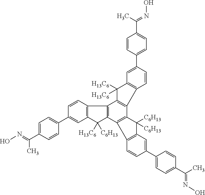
C1(C2=CC=C(C(=NO)C)C=C2)=CC2=C(C=C1)C1=C(C2([C6H13])[H13C6])C2=C(C3=C1C([H13C6])([H13C6])C1=C3C=CC(C3=CC=C(C(C)=NO)C=C3)=C1)C([C6H13])([C6H13])C1=C2C=CC(C2=CC=C(C(C)=NO)C=C2)=C1
